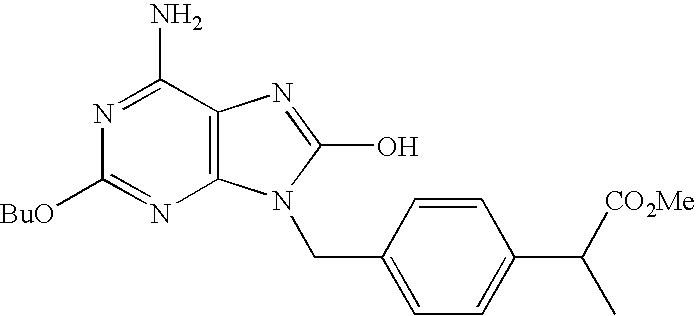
C12=C(C(N)=NC([BuO])=N1)N=C(O)N2CC1=CC=C(C([CO2Me])C)C=C1
